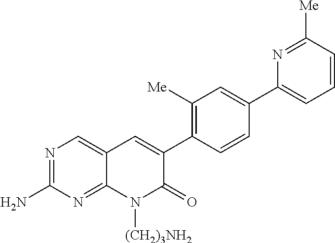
N1=C(N)N=C2C(=C1)C=C(C1=C([Me])C=C(C3=CC=CC([Me])=N3)C=C1)C(=O)N2[(CH2)3NH2]
